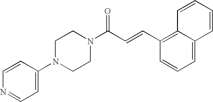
C1=CC(N2CCN(C(C=CC3=C4C(=CC=C3)C=CC=C4)=O)CC2)=CC=N1
